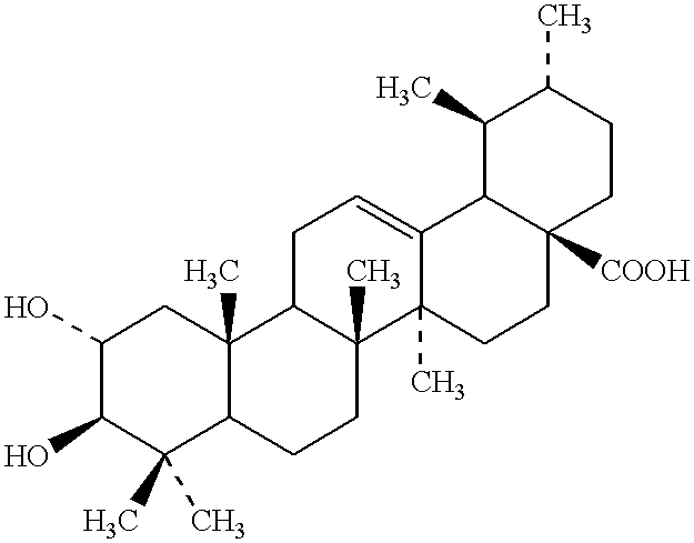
OC1CC2(C)C(C(C)(C)C1O)CCC1(C)C2CC=C2C1(C)CCC1([COOH])C2C(C)C(C)CC1
